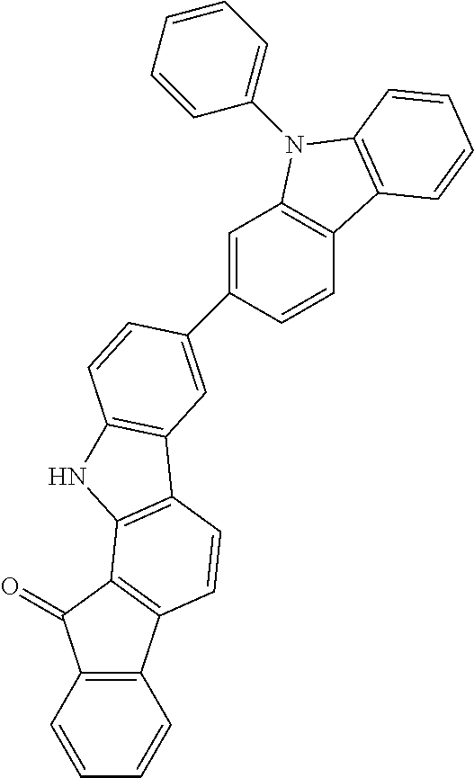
C12=C(C=CC=C1)C(=O)C1=C2C=CC2=C1NC1=C2C=C(C2=CC3=C(C=C2)C2=C(C=CC=C2)N3C2=CC=CC=C2)C=C1
